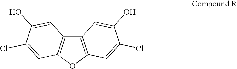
C12=C(OC3=C1C=C(O)C(Cl)=C3)C=C(Cl)C(O)=C2
